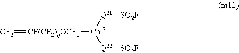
[CF2]=[CF(CF2)qOCF2][CY2]([Q21][SO2F])[Q22][SO2F]
